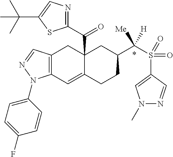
C12(C(C3=NC=C(C(C)(C)C)S3)=O)C(=CC3=C(C1)C=NN3C1=CC=C(F)C=C1)CCC(C(S(C1=CN(C)N=C1)(=O)=O)([Me])[H])C2
